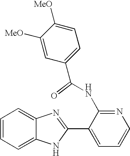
C12=CC=CC=C1N=C(C1=CC=CN=C1NC(C1=CC=C([MeO])C([MeO])=C1)=O)N2
